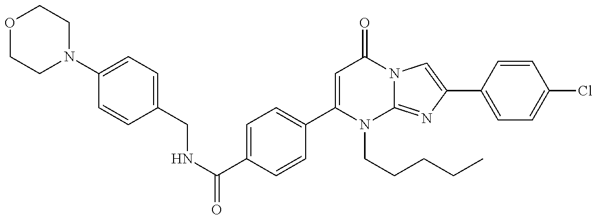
C1(CNC(=O)C2=CC=C(C3=CC(=O)N4C(=NC(C5=CC=C(Cl)C=C5)=C4)N3CCCCC)C=C2)=CC=C(N2CCOCC2)C=C1
